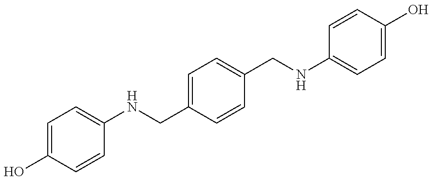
C1=C(O)C=CC(NCC2=CC=C(CNC3=CC=C(O)C=C3)C=C2)=C1
